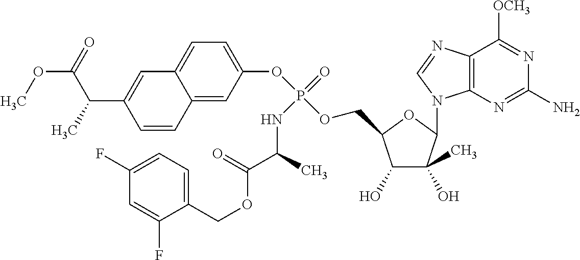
C1(O)C(C)(O)C(N2C3=C(N=C2)C([OCH3])=NC(N)=N3)OC1COP(OC1=CC=C2C(=C1)C=CC(C(C(OC)=O)C)=C2)(=O)NC(C(OCC1=CC=C(F)C=C1F)=O)C
